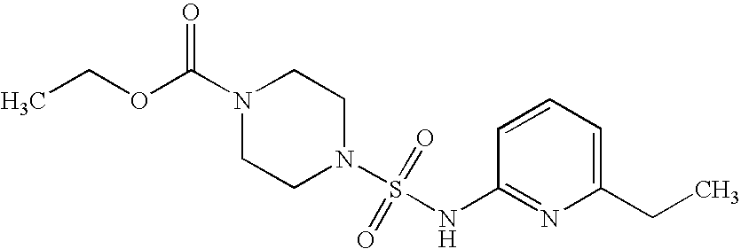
N1(C(OCC)=O)CCN(S(=O)(=O)NC2=NC(CC)=CC=C2)CC1
